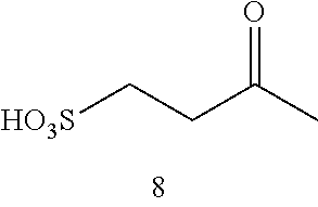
C(CC(C)=O)[HO3S]
